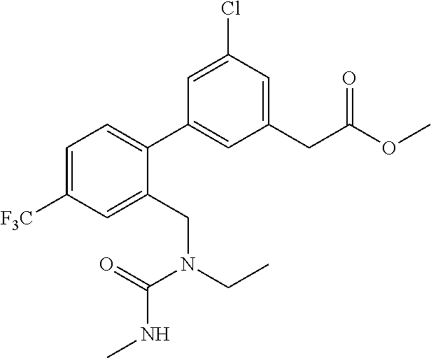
C1=C([F3C])C=C(CN(CC)C(=O)NC)C(C2=CC(CC(OC)=O)=CC(Cl)=C2)=C1
